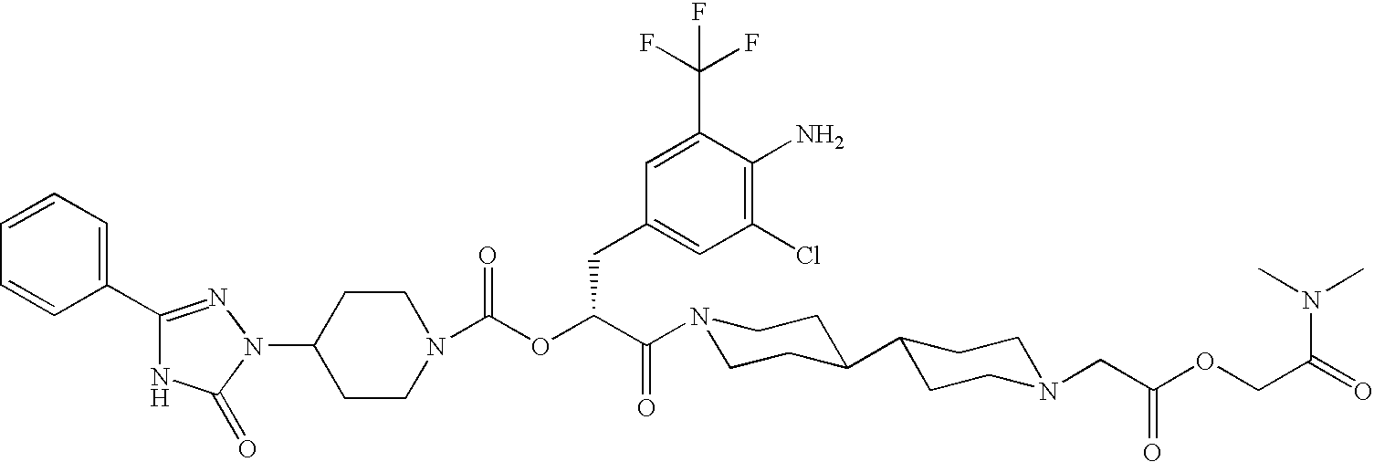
C1(N2C(=O)NC(C3=CC=CC=C3)=N2)CCN(C(OC(C(N2CCC(C3CCN(CC(OCC(N(C)C)=O)=O)CC3)CC2)=O)CC2=CC(Cl)=C(N)C(C(F)(F)F)=C2)=O)CC1
